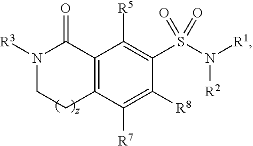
C12=C(C([R7])=C([R8])C(S(N([R2])[R1])(=O)=O)=C1[R5])CCN([R3])C2=O
